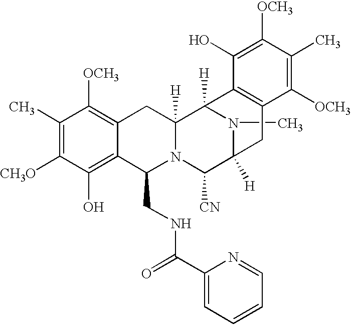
C1(C(NCC2C3=C(O)C([CH3O])=C(C)C([OCH3])=C3CC3([H])N2C([CN])C2([H])N(C)C3([H])C3=C(C2)C([OCH3])=C(C)C([OCH3])=C3O)=O)=CC=CC=N1
